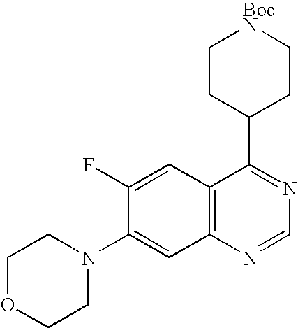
C12=C(N=CN=C1C1CC[BocN]CC1)C=C(N1CCOCC1)C(F)=C2
